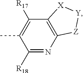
[X]1C2=C([Z][Y]1)N=C([R18])C(C)=C2[R17]
